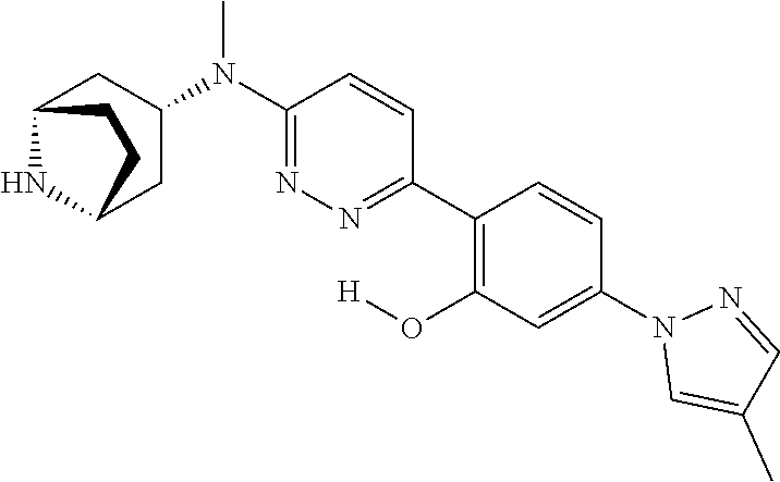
N1(C2=CC(O[H])=C(C3=NN=C(N(C)C4CC5NC(C4)CC5)C=C3)C=C2)C=C(C)C=N1
